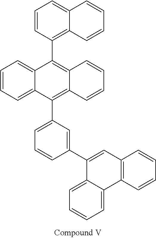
C1=CC(C2=C3C(=C(C4=CC=CC(C5=CC6=C(C7=CC=CC=C57)C=CC=C6)=C4)C4=CC=CC=C24)C=CC=C3)=C2C(=C1)C=CC=C2
